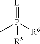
[L]=P([R6])(C)[R5]
